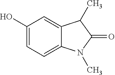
C1(O)=CC=C2C(=C1)C(C)C(=O)N2C
